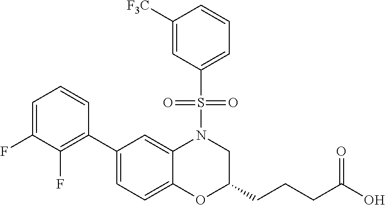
C1(C2=C(F)C(F)=CC=C2)=CC=C2C(=C1)N(S(C1=CC=CC([F3C])=C1)(=O)=O)CC(CCCC(O)=O)O2
